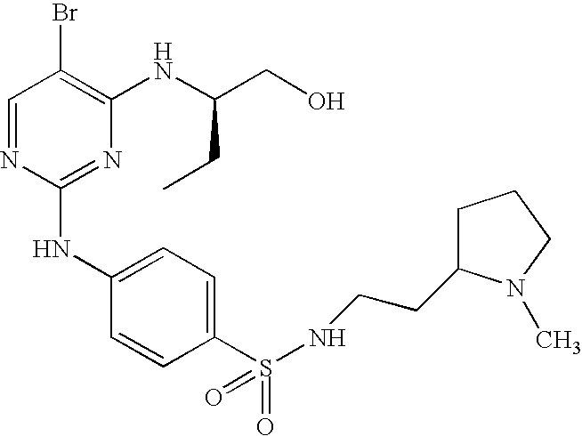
C1=NC(NC2=CC=C(S(=O)(=O)NCCC3CCCN3C)C=C2)=NC(NC(CO)CC)=C1Br
